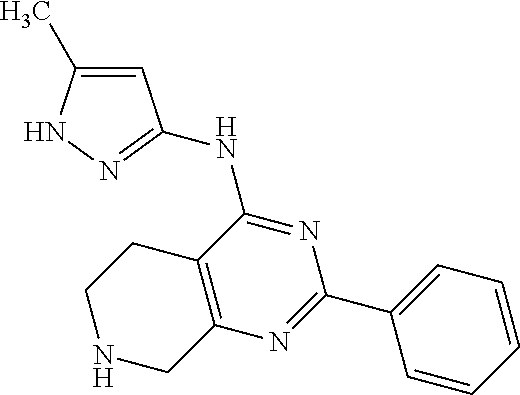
N(C1=NC(C2=CC=CC=C2)=NC2=C1CCNC2)C1=NNC(C)=C1
